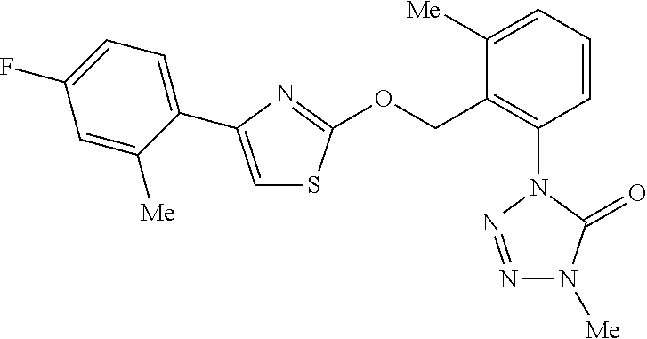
N1=NN(C2=C(COC3=NC(C4=CC=C(F)C=C4[Me])=CS3)C([Me])=CC=C2)C(=O)N1[Me]
